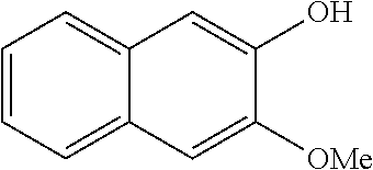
C1=CC=C2C(=C1)C=C(O)C([OMe])=C2
